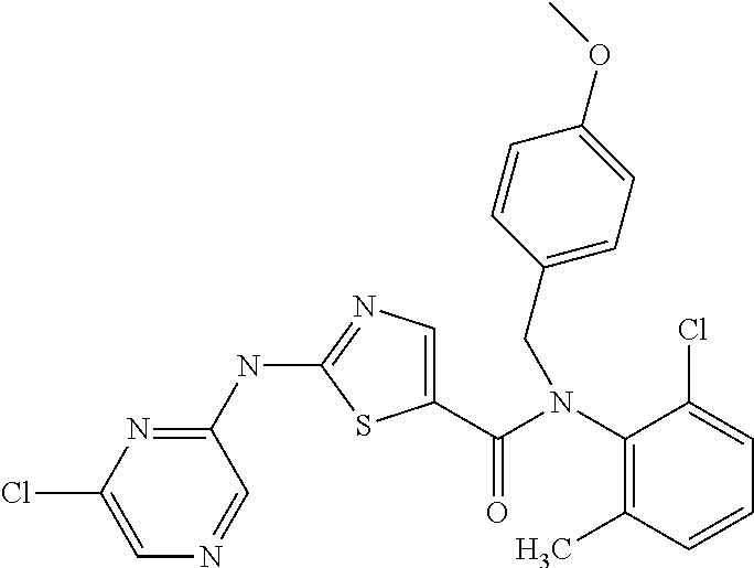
N(C1=NC=C(C(N(C2=C(C)C=CC=C2Cl)CC2=CC=C(OC)C=C2)=O)S1)C1=NC(Cl)=CN=C1
